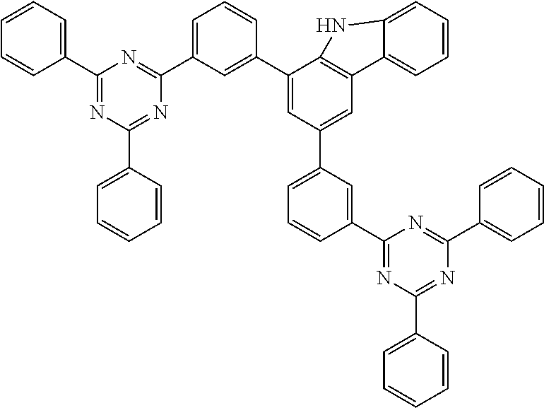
C1(C2=CC=CC=C2)=NC(C2=CC=CC=C2)=NC(C2=CC=CC(C3=CC(C4=CC=CC(C5=NC(C6=CC=CC=C6)=NC(C6=CC=CC=C6)=N5)=C4)=CC4=C3NC3=CC=CC=C43)=C2)=N1
